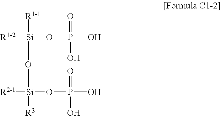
[R1-1][Si](OP(O)(=O)O)([R1-2])O[Si]([R3])(OP(O)(=O)O)[R2-1]
